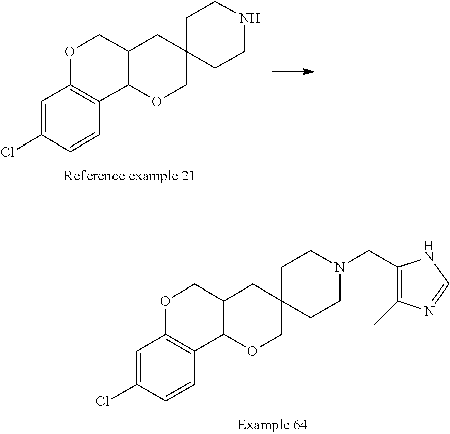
C1=C(Cl)C=CC2=C1OCC1C2OCC2(C1)CCNCC2.C1=C(Cl)C=CC2=C1OCC1C2OCC2(C1)CCN(CC1=C(C)N=CN1)CC2
